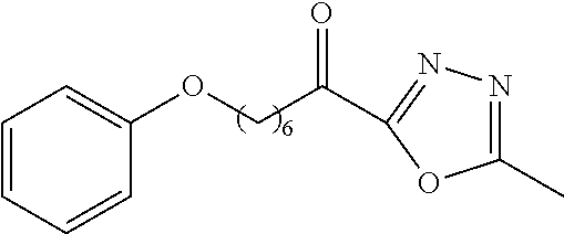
C1=CC=CC(OCC(=O)C2=NN=C(C)O2)=C1
